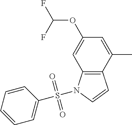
C12=C(C(C)=CC(OC(F)F)=C1)C=CN2S(C1=CC=CC=C1)(=O)=O
